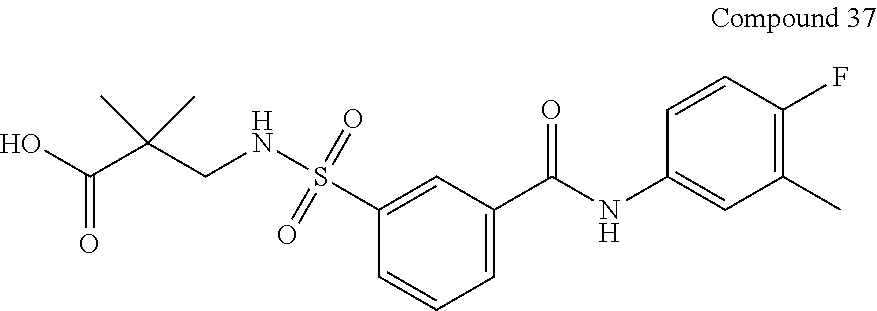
C(C(CNS(C1=CC(C(NC2=CC(C)=C(F)C=C2)=O)=CC=C1)(=O)=O)(C)C)(=O)O
